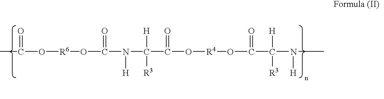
CC(O[R6]OC(N(C(C(O[R4]OC(C(N(C)[H])([H])[R3])=O)=O)([R3])[H])[H])=O)=O
